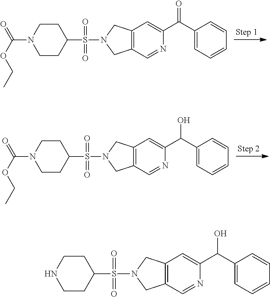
C1CN(C(=O)OCC)CCC1S(=O)(=O)N1CC2=C(C1)C=C(C(C1=CC=CC=C1)=O)N=C2.C1CN(C(=O)OCC)CCC1S(=O)(=O)N1CC2=C(C1)C=C(C(C1=CC=CC=C1)O)N=C2.C1CNCCC1S(=O)(=O)N1CC2=C(C1)C=C(C(C1=CC=CC=C1)O)N=C2
